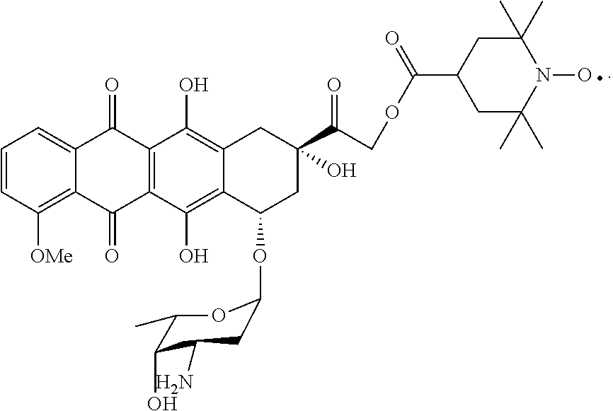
C1=CC([OMe])=C2C(=C1)C(=O)C1=C(C2=O)C(O)=C2C(=C1O)CC(C(COC(C1CC(C)(C)N(O)C(C)(C)C1)=O)=O)(O)CC2OC1OC(C)C(O)C(N)C1
